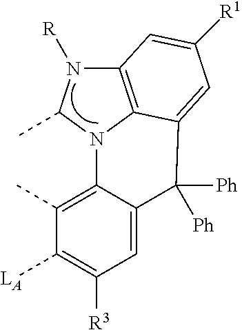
C12=C3N(C(C)N1[R])C1=C(C)C([LA])=C([R3])C=C1C([Ph])([Ph])C3=CC([R1])=C2
